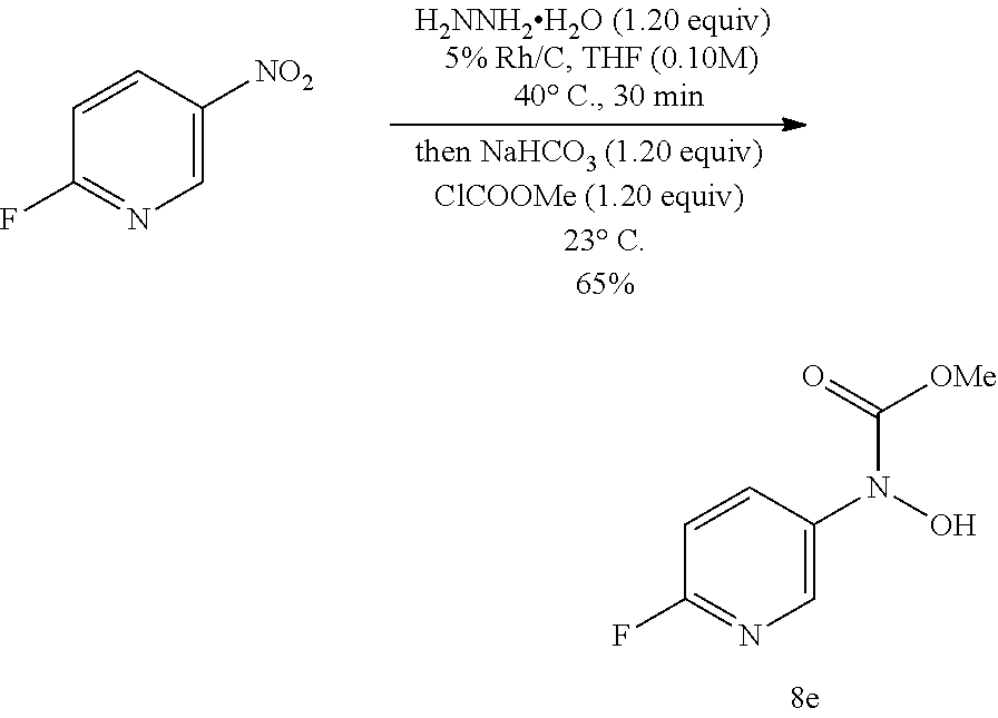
C1=CC([NO2])=CN=C1F.C1=CC(N(O)C([OMe])=O)=CN=C1F
